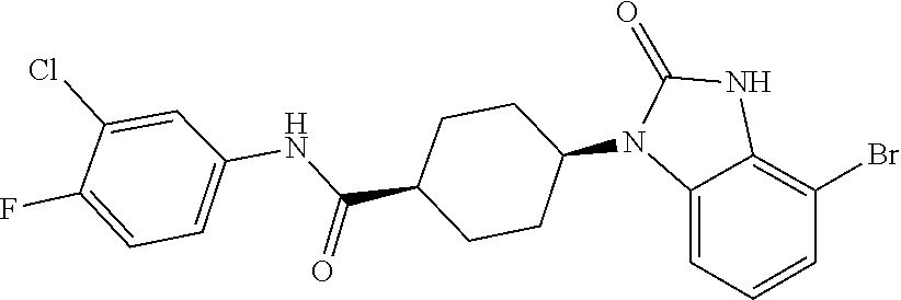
C1(=O)NC2=C(Br)C=CC=C2N1C1CCC(C(NC2=CC=C(F)C(Cl)=C2)=O)CC1
